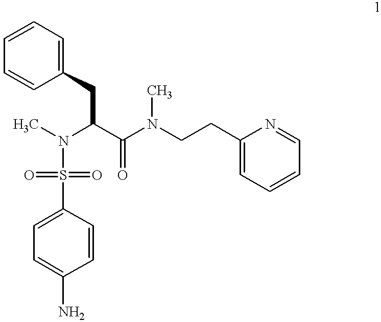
C1(CCN(C(C(CC2=CC=CC=C2)N(C)S(C2=CC=C(N)C=C2)(=O)=O)=O)C)=CC=CC=N1
